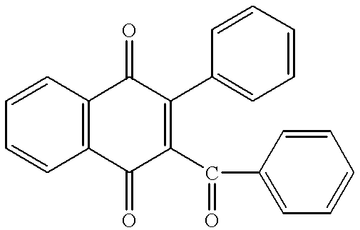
C1=CC2=C(C=C1)C(=O)C(C(C1=CC=CC=C1)=O)=C(C1=CC=CC=C1)C2=O
